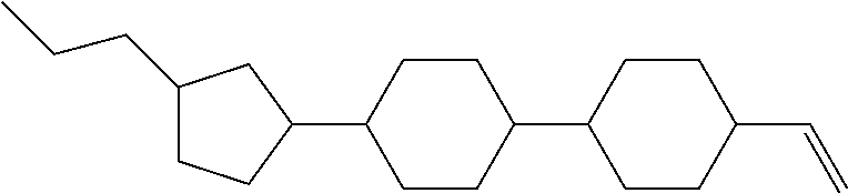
C1(CCC)CCC(C2CCC(C3CCC(C=C)CC3)CC2)C1
